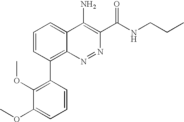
C1(OC)=CC=CC(C2=C3N=NC(C(NCCC)=O)=C(N)C3=CC=C2)=C1OC
